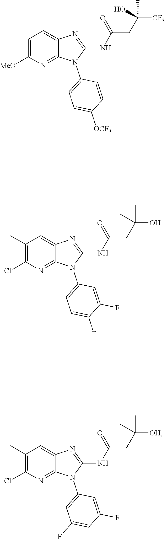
N(C1=NC2=CC=C([MeO])N=C2N1C1=CC=C([OCF3])C=C1)C(CC([CF3])(O)C)=O.N(C1=NC2=CC(C)=C(Cl)N=C2N1C1=CC=C(F)C(F)=C1)C(CC([OH])(C)C)=O.N(C1=NC2=CC(C)=C(Cl)N=C2N1C1=CC(F)=CC(F)=C1)C(CC([OH])(C)C)=O
